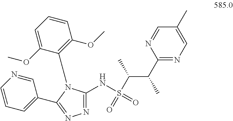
N1=C(NS(C(C(C2=NC=C(C)C=N2)C)C)(=O)=O)N(C2=C(OC)C=CC=C2OC)C(C2=CC=CN=C2)=N1
